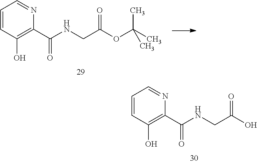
C1=CC(O)=C(C(NCC(OC(C)(C)C)=O)=O)N=C1.C1=CC(O)=C(C(NCC(O)=O)=O)N=C1
